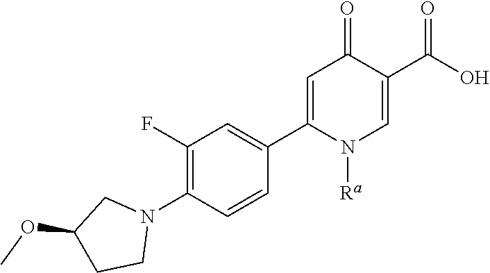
C1=C(C2=CC(F)=C(N3CC(OC)CC3)C=C2)N([Ra])C=C(C(O)=O)C1=O
